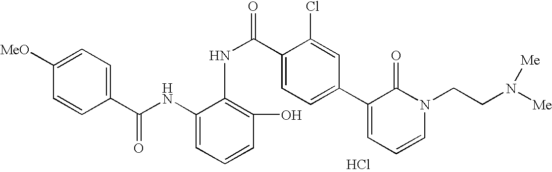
C1([MeO])=CC=C(C(NC2=CC=CC(O)=C2NC(=O)C2=CC=C(C3=CC=CN(CCN([Me])[Me])C3=O)C=C2Cl)=O)C=C1.Cl
